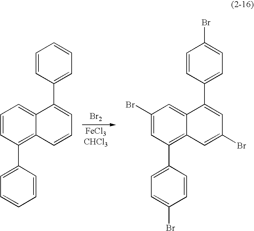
[Br2].C1=CC(C2=CC=CC3=C(C4=CC=CC=C4)C=CC=C23)=CC=C1.C1=CC(C2=CC(Br)=CC3=C(C4=CC=C(Br)C=C4)C=C(Br)C=C23)=CC=C1Br
